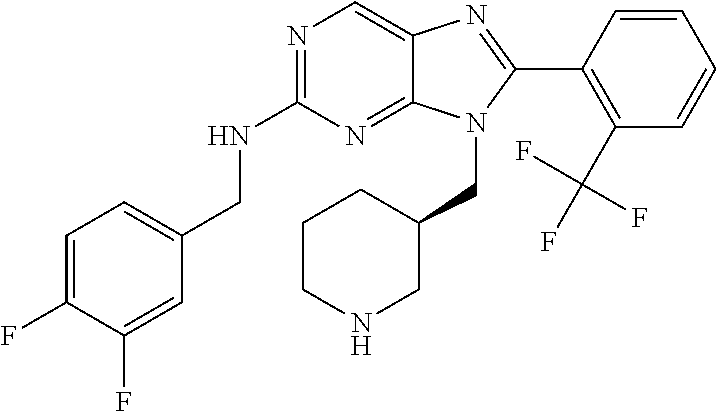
C1=C(F)C(F)=CC(CNC2=NC=C3C(=N2)N(CC2CCCNC2)C(C2=C(C(F)(F)F)C=CC=C2)=N3)=C1
